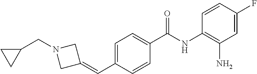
C1(C(NC2=C(N)C=C(F)C=C2)=O)=CC=C(C=C2CN(CC3CC3)C2)C=C1
